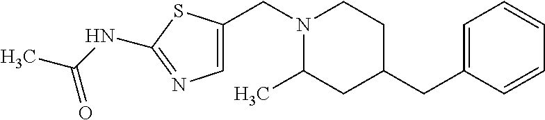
C1=C(CC2CCN(CC3=CN=C(NC(C)=O)S3)C(C)C2)C=CC=C1
